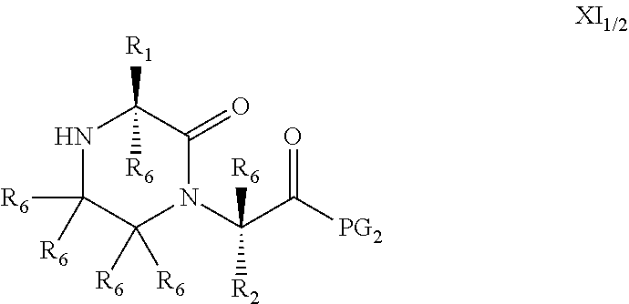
N1C([R6])([R6])C([R6])([R6])N(C(C([PG2])=O)([R6])[R2])C(=O)C1([R1])[R6]
